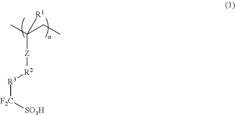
C(CC)(C)([R1])[Z][R2][R3][F2C][SO3H]
